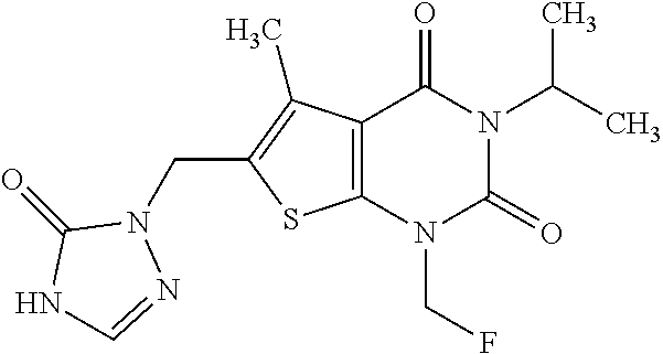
C12=C(N(CF)C(=O)N(C(C)C)C1=O)SC(CN1C(=O)NC=N1)=C2C
